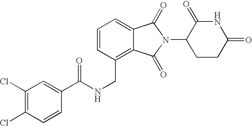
N(CC1=C2C(=CC=C1)C(=O)N(C1CCC(=O)NC1=O)C2=O)C(C1=CC(Cl)=C(Cl)C=C1)=O
